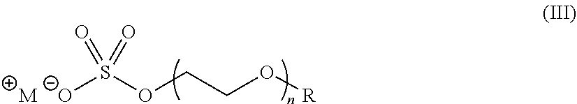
S([O-])(OCCO[R])(=O)=O.[M]
